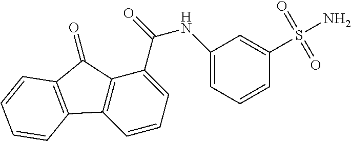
C1=CC=C(C(NC2=CC=CC(S(=O)(N)=O)=C2)=O)C2=C1C1=C(C2=O)C=CC=C1
